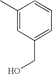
CC1=CC(CO)=CC=C1
